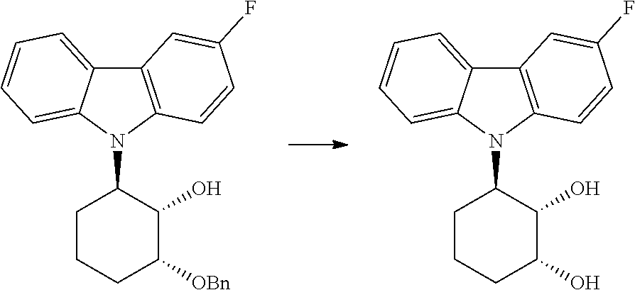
C12=C(N(C3CCCC([OBn])C3O)C3=CC=CC=C13)C=CC(F)=C2.C12=C(N(C3CCCC(O)C3O)C3=CC=CC=C13)C=CC(F)=C2
